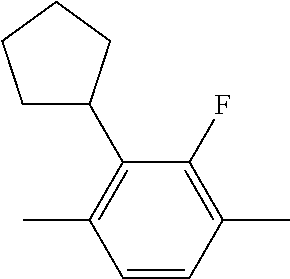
C1(C)=C(C2CCCC2)C(F)=C(C)C=C1
